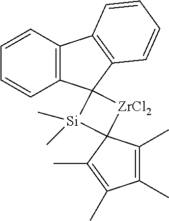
C1=CC2=C(C=C1)C1(C3=C2C=CC=C3)[Si](C)(C)C2([ZrCl2]1)C(C)=C(C)C(C)=C2C
